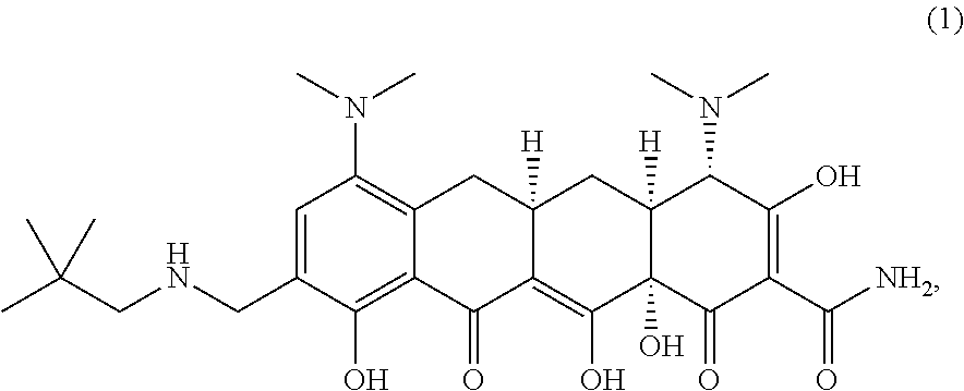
C1=C(CNCC(C)(C)C)C(O)=C2C(=C1N(C)C)CC1([H])C(=C(O)C3(O)C([H])(C1)C(N(C)C)C(O)=C(C([NH2])=O)C3=O)C2=O
